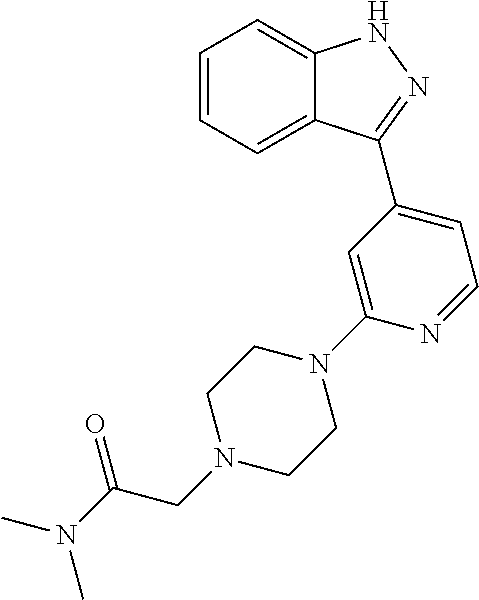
C1=CC=C2C(=C1)NN=C2C1=CC=NC(N2CCN(CC(=O)N(C)C)CC2)=C1
